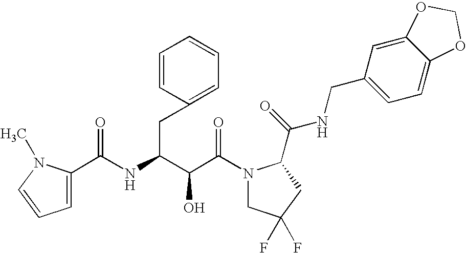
C(C(N1CC(F)(F)CC1C(NCC1=CC=C2C(=C1)OCO2)=O)=O)(O)C(CC1=CC=CC=C1)NC(=O)C1=CC=CN1C
